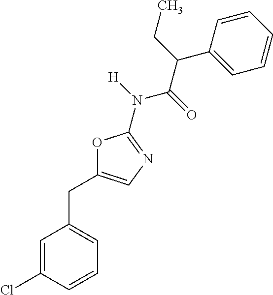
O1C(CC2=CC=CC(Cl)=C2)=CN=C1N([H])C(=O)C(CC)C1=CC=CC=C1
